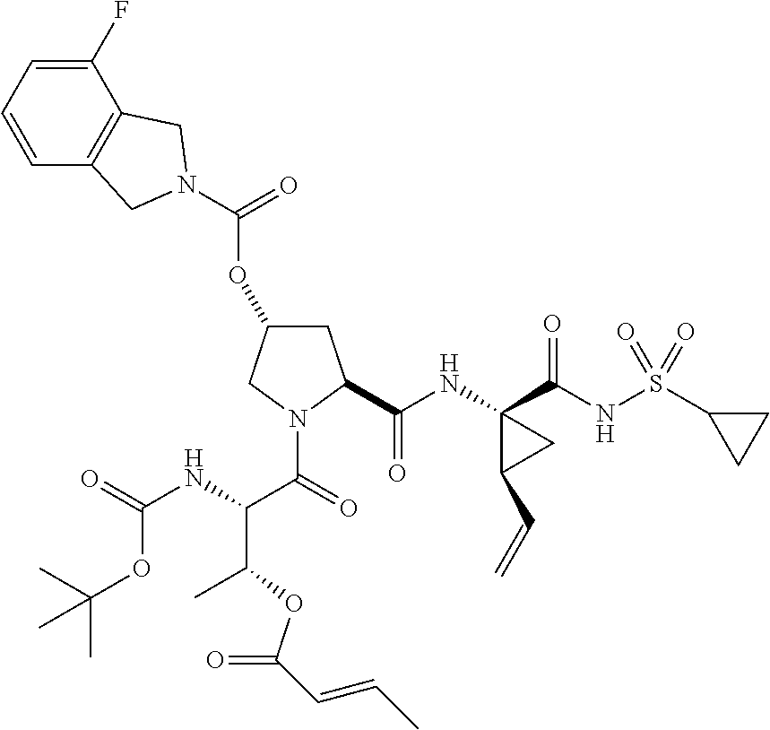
O(C1CC(C(NC2(C(NS(C3CC3)(=O)=O)=O)C(C=C)C2)=O)N(C(=O)C(NC(=O)OC(C)(C)C)C(C)OC(=O)C=CC)C1)C(=O)N1CC2=C(C(F)=CC=C2)C1
